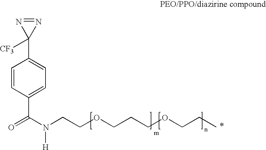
C1=CC(C(N(CCOCCCOCCC)[H])=O)=CC=C1C1([CF3])N=N1
